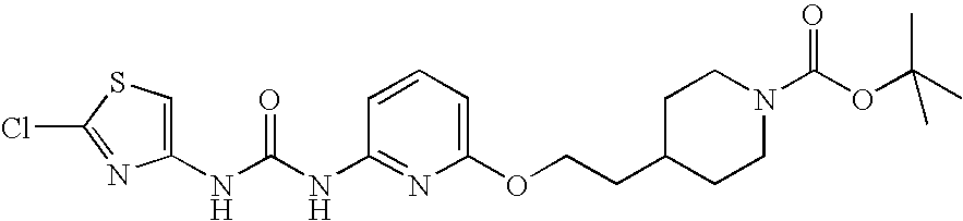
N(C(NC1=NC(OCCC2CCN(C(OC(C)(C)C)=O)CC2)=CC=C1)=O)C1=CSC(Cl)=N1
